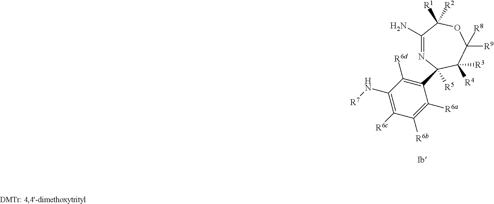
[Ib].C1(N[R7])=C([R6c])C([R6b])=C([R6a])C(C2([R5])N=C(N)C([R1])([R2])OC([R9])([R8])C2([R3])[R4])=C1[R6d]
